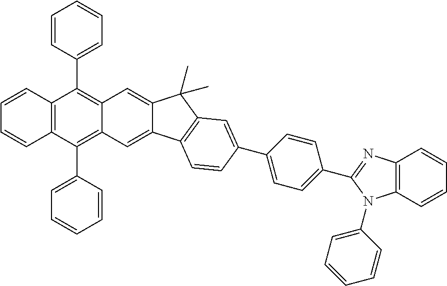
C1=CC2=C(C=C1)C(C1=CC=CC=C1)=C1C(=C2C2=CC=CC=C2)C=C2C(=C1)C(C)(C)C1=C2C=CC(C2=CC=C(C3=NC4=C(N3C3=CC=CC=C3)C=CC=C4)C=C2)=C1
